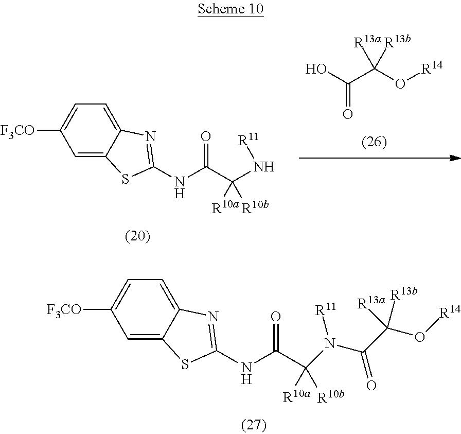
OC(C(O[R14])([R13b])[R13a])=O.C1=C2C(=CC=C1[F3CO])N=C(NC(C([R10b])([R10a])N[R11])=O)S2.C1=C2C(=CC=C1[F3CO])N=C(NC(C([R10b])([R10a])N(C(C(O[R14])([R13b])[R13a])=O)[R11])=O)S2
